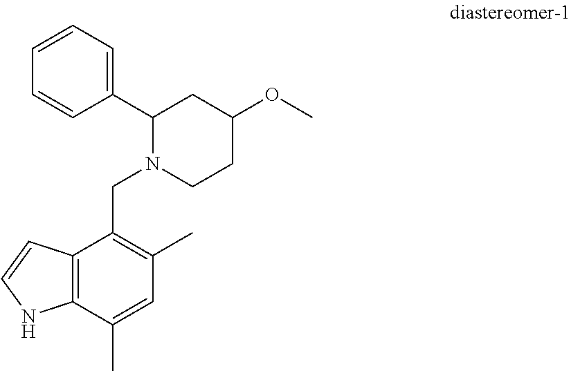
C1(C2N(CC3=C(C)C=C(C)C4=C3C=CN4)CCC(OC)C2)=CC=CC=C1
